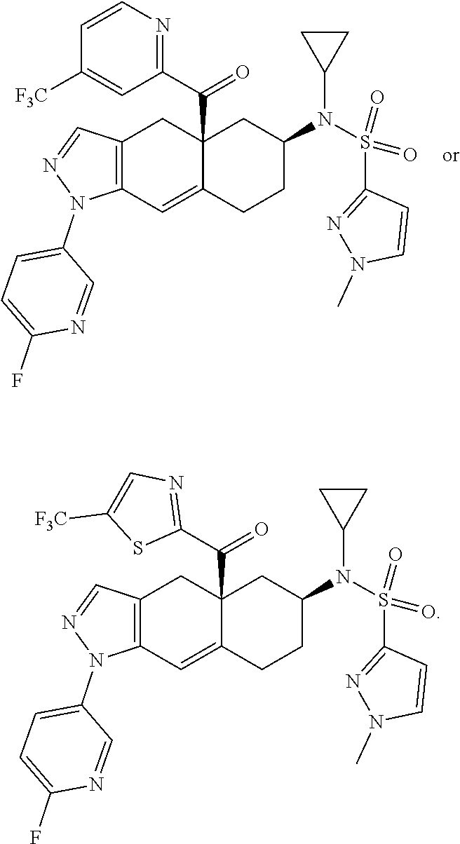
C1CC1N(S(=O)(C1=NN(C)C=C1)=O)C1CC2(C(C3=NC=CC([F3C])=C3)=O)C(=CC3=C(C=NN3C3=CC=C(F)N=C3)C2)CC1.C1CC1N(S(=O)(C1=NN(C)C=C1)=O)C1CC2(C(C3=NC=C([F3C])S3)=O)C(=CC3=C(C=NN3C3=CC=C(F)N=C3)C2)CC1
